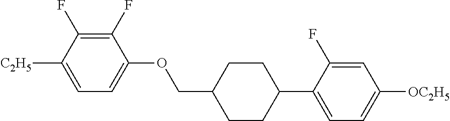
C1(F)=C(F)C([C2H5])=CC=C1OCC1CCC(C2=CC=C([OC2H5])C=C2F)CC1
